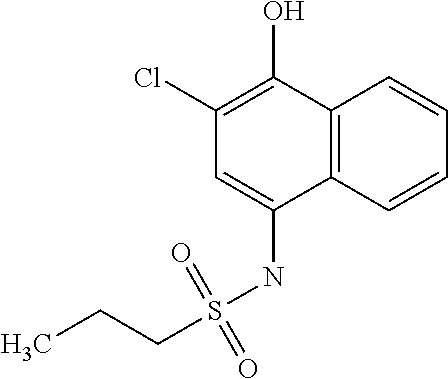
C12=C(C=CC=C1)C(NS(CCC)(=O)=O)=CC(Cl)=C2O
